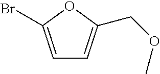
C1=C(Br)OC(COC)=C1
